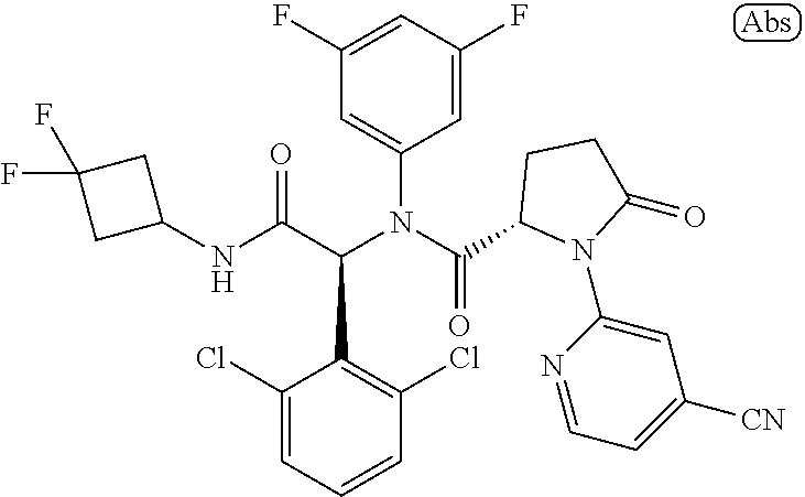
N(C(C(N(C(=O)C1N(C2=CC([CN])=CC=N2)C(=O)CC1)C1=CC(F)=CC(F)=C1)C1=C(Cl)C=CC=C1Cl)=O)C1CC(F)(F)C1
